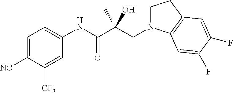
C1=C([NC])C([CF3])=CC(NC(C(CN2CCC3=C2C=C(F)C(F)=C3)(O)C)=O)=C1
